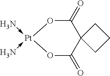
O1[Pt](-N)(-N)OC(=O)C2(C1=O)CCC2
